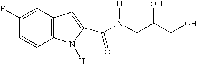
C12=C(C=CC(F)=C1)N([H])C(C(N(CC(CO)O)[H])=O)=C2
